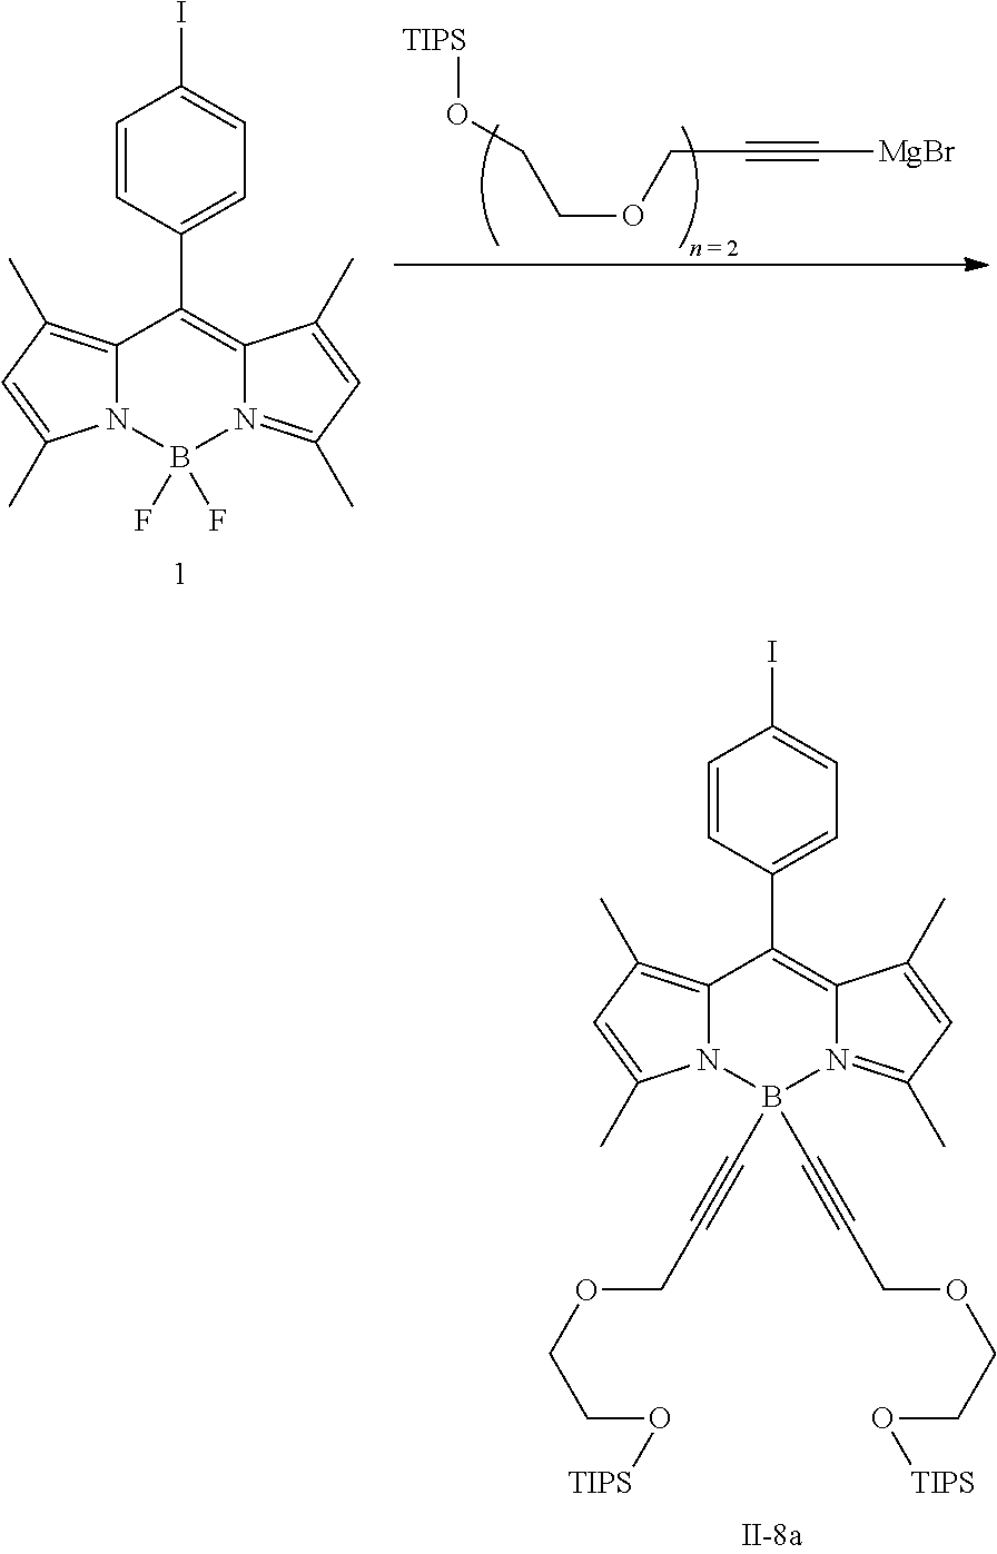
[TIPS]OCCOCC#C[MgBr].C12=C(C)C=C(C)N1B(F)(F)N1=C(C)C=C(C)C1=C2C1=CC=C(I)C=C1.C12=C(C)C=C(C)N1B(C#CCOCCO[TIPS])(C#CCOCCO[TIPS])N1=C(C)C=C(C)C1=C2C1=CC=C(I)C=C1
